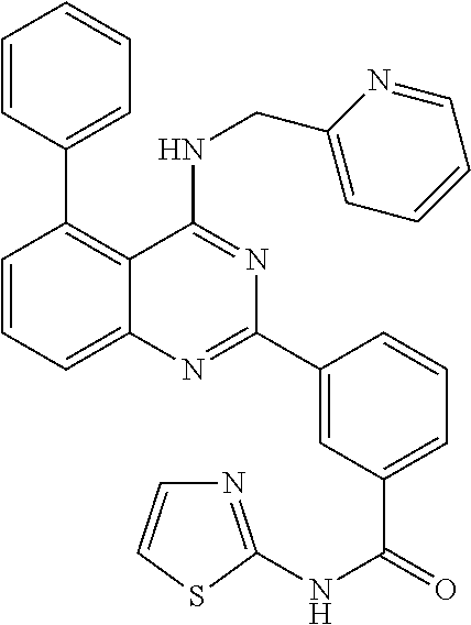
C1=CC=C2C(=C1C1=CC=CC=C1)C(NCC1=CC=CC=N1)=NC(C1=CC(C(=O)NC3=NC=CS3)=CC=C1)=N2
